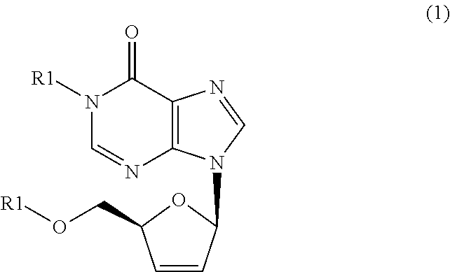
N1([R1])C=NC2=C(C1=O)N=CN2C1C=CC(CO[R1])O1
